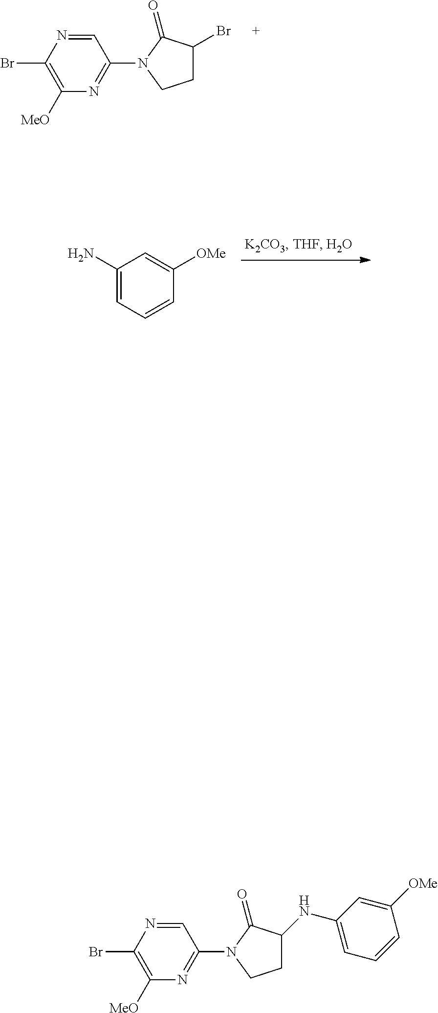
C1C(Br)C(=O)N(C2=NC([MeO])=C(Br)N=C2)C1.C1(N)=CC=CC([OMe])=C1.C1C(NC2=CC=CC([OMe])=C2)C(=O)N(C2=NC([MeO])=C(Br)N=C2)C1
